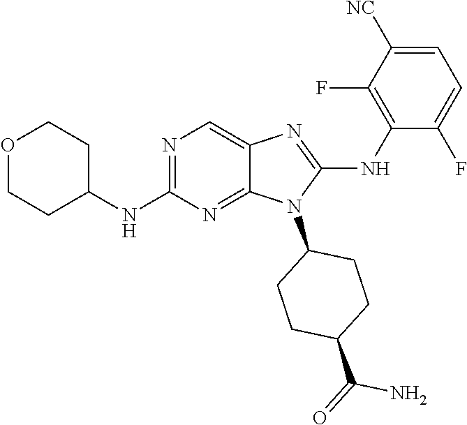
N1=C(NC2CCOCC2)N=C2C(=C1)N=C(NC1=C(F)C([NC])=CC=C1F)N2C1CCC(C(=O)N)CC1
